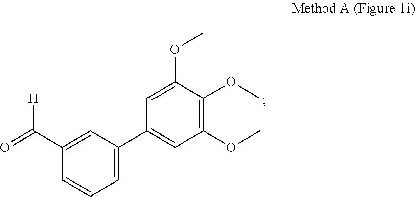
C1(C2=CC(OC)=C(OC)C(OC)=C2)=CC=CC(C(=O)[H])=C1
